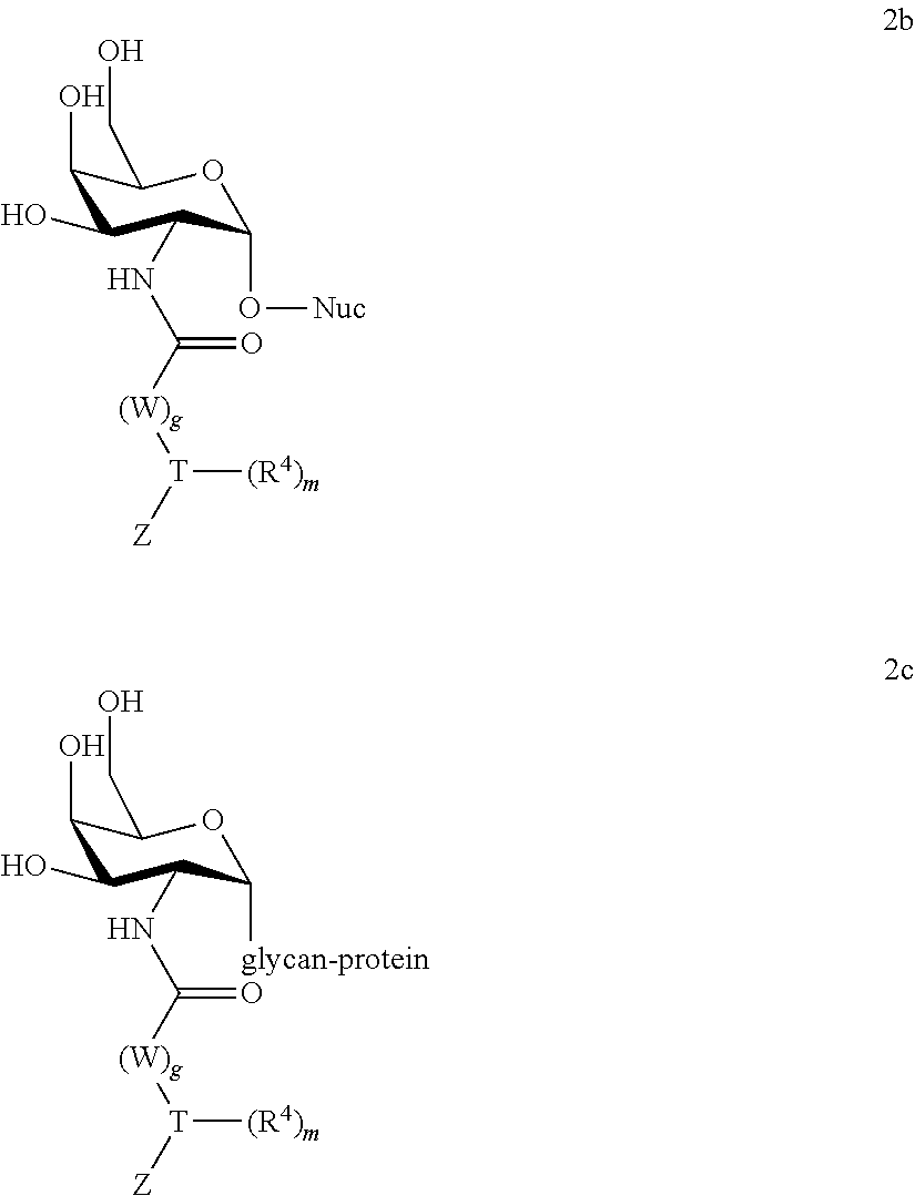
C1(O)C(O)C(NC([(W)g][T]([Z])[(R4)m])=O)C(O[Nuc])OC1CO.C1(O)C(O)C(NC([(W)g][T]([Z])[(R4)m])=O)C([glycan-protein])OC1CO
